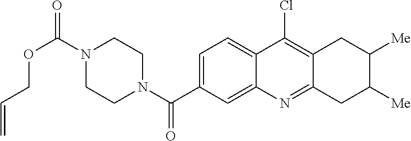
N1(C(OCC=C)=O)CCN(C(=O)C2=CC=C3C(=C2)N=C2C(=C3Cl)CC([Me])C([Me])C2)CC1
